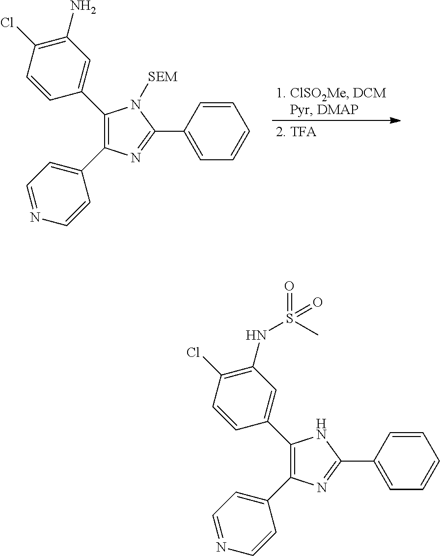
N1=C(C2=CC=CC=C2)N([SEM])C(C2=CC(N)=C(Cl)C=C2)=C1C1=CC=NC=C1.N1=C(C2=CC=CC=C2)NC(C2=CC(NS(C)(=O)=O)=C(Cl)C=C2)=C1C1=CC=NC=C1
